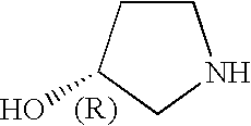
C1CC(O)CN1
